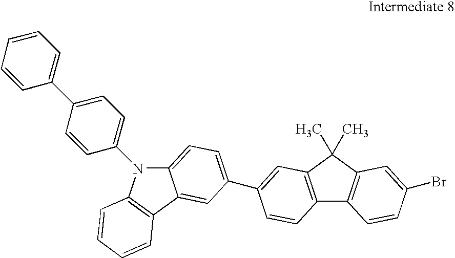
C12=CC=C(C3=CC4=C(C5=C(C4(C)C)C=C(Br)C=C5)C=C3)C=C1C1=C(N2C2=CC=C(C3=CC=CC=C3)C=C2)C=CC=C1
